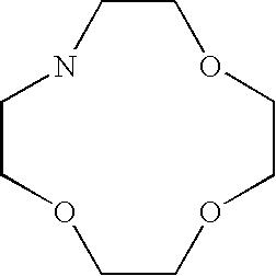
C1COCCOCCOCCN1
